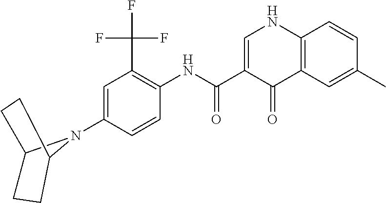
C1=C(N2C3CCC2CC3)C=CC(NC(=O)C2=CNC3=C(C2=O)C=C(C)C=C3)=C1C(F)(F)F
